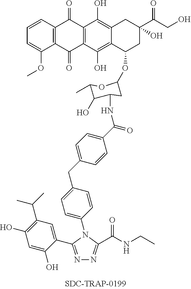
C1=C(N2C(C(NCC)=O)=NN=C2C2=CC(C(C)C)=C(O)C=C2O)C=CC(CC2=CC=C(C(NC3CC(OC4CC(C(CO)=O)(O)CC5=C(O)C6=C(C(O)=C45)C(=O)C4=C(C6=O)C=CC=C4OC)OC(C)C3O)=O)C=C2)=C1
